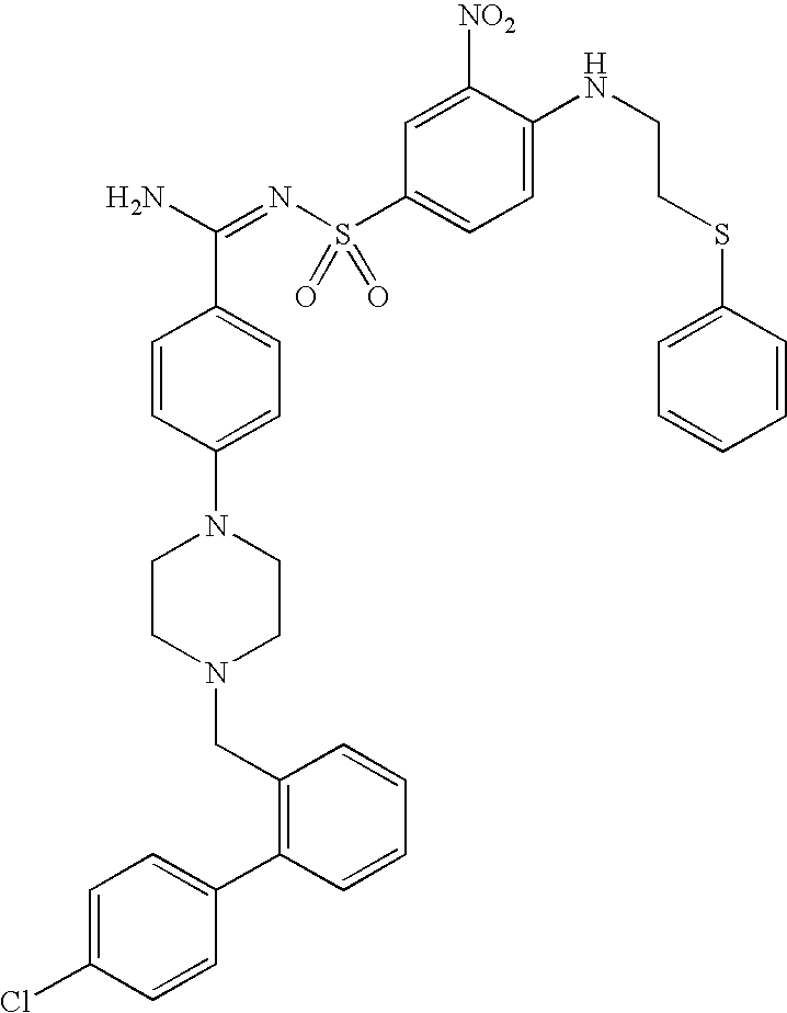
C1=CC(N2CCN(CC3=C(C4=CC=C(Cl)C=C4)C=CC=C3)CC2)=CC=C1C(N)=NS(C1=CC=C(NCCSC2=CC=CC=C2)C([NO2])=C1)(=O)=O
